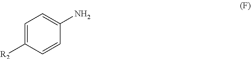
C1=C([R2])C=CC(N)=C1
